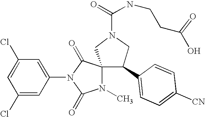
ClC1=CC(Cl)=CC(N2C(=O)C3(N(C)C2=O)CN(C(NCCC(O)=O)=O)CC3C2=CC=C([CN])C=C2)=C1
